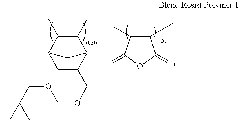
C1C(COCOCC(C)(C)C)C2C(C)C(C)C1C2.C1(C)C(C)C(=O)OC1=O
